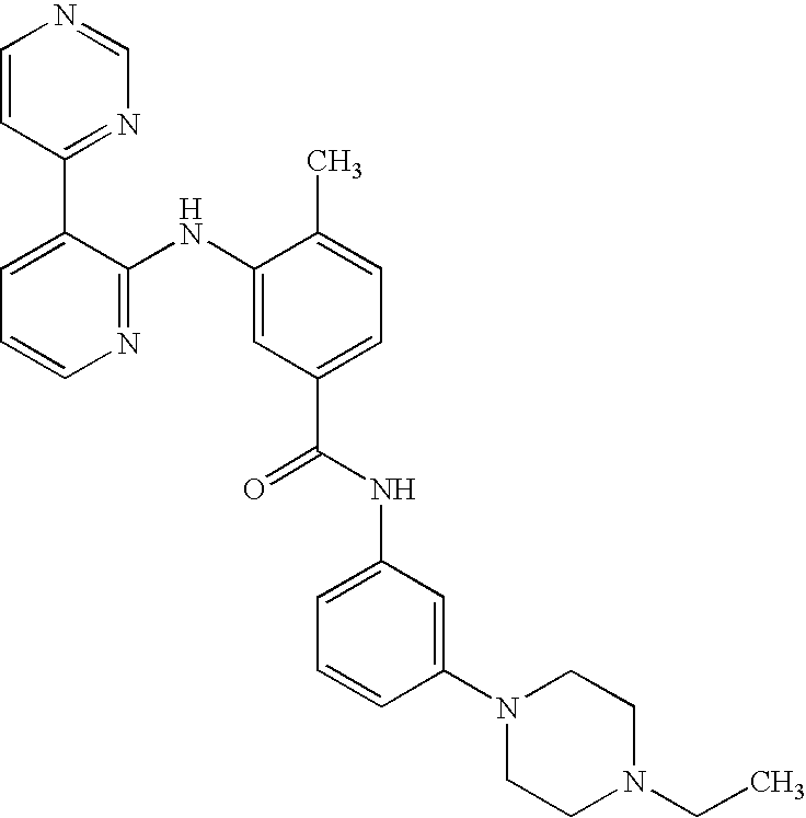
C1=CC(C2=CC=CN=C2NC2=CC(C(NC3=CC=CC(N4CCN(CC)CC4)=C3)=O)=CC=C2C)=NC=N1
